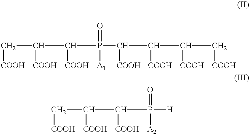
C([COOH])C(C([COOH])P([H])([A2])=O)[COOH].C([COOH])C(C([COOH])P(C([COOH])C([COOH])C(C[COOH])[COOH])([A1])=O)[COOH]
